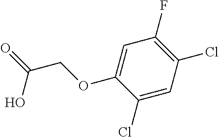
O=C(COC1=CC(F)=C(Cl)C=C1Cl)O
